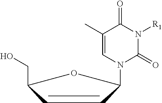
C1(C)=CN(C2C=CC(CO)O2)C(=O)N([R1])C1=O
